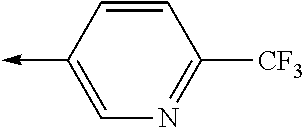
C1=C(->C)C=CC([CF3])=N1
